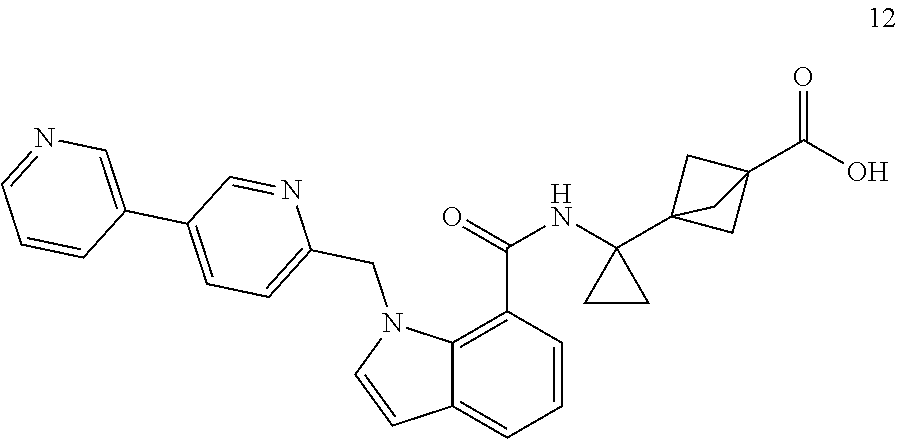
C12=C(C(=O)NC3(C45CC(C(=O)O)(C4)C5)CC3)C=CC=C1C=CN2CC1=CC=C(C2=CN=CC=C2)C=N1
